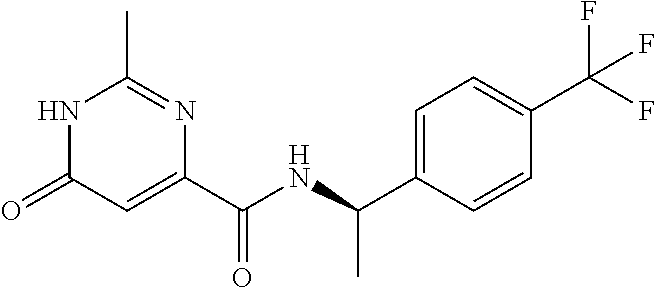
C1(C)=NC(C(NC(C2=CC=C(C(F)(F)F)C=C2)C)=O)=CC(=O)N1
